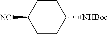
C1CC([NHBoc])CCC1[NC]
